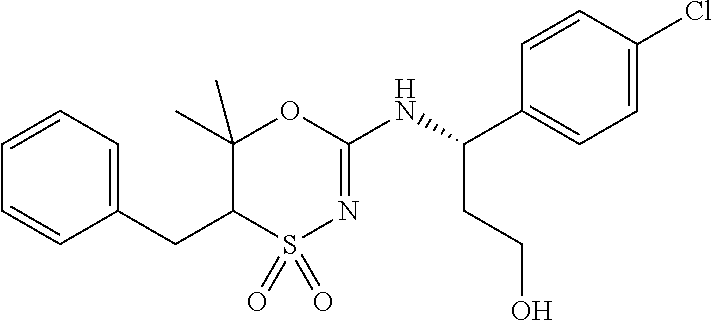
C1=CC=CC(CC2C(C)(C)OC(NC(C3=CC=C(Cl)C=C3)CCO)=NS2(=O)=O)=C1
